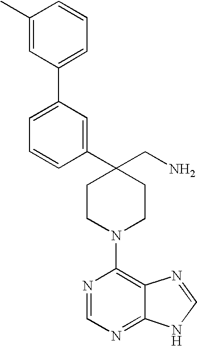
C1(C2=CC(C3=CC=CC(C)=C3)=CC=C2)(CN)CCN(C2=C3C(=NC=N2)NC=N3)CC1
